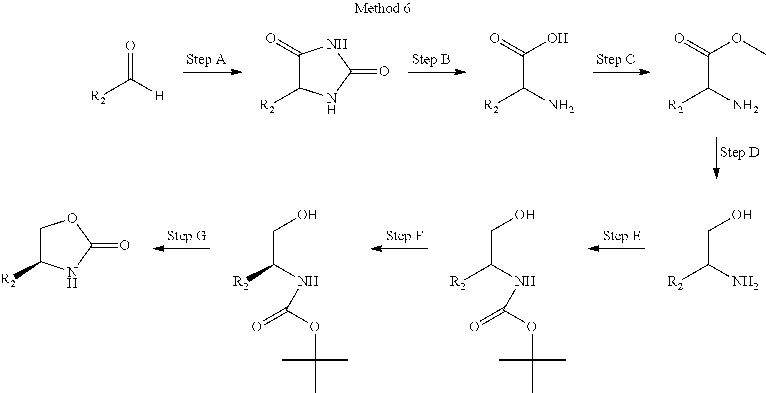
O=C([H])[R2].C1(=O)C([R2])NC(=O)N1.C([R2])(C(O)=O)N.C([R2])(C(OC)=O)N.C([R2])(CO)N.C([R2])(CO)NC(OC(C)(C)C)=O.C([R2])(CO)NC(OC(C)(C)C)=O.C1C([R2])NC(=O)O1
